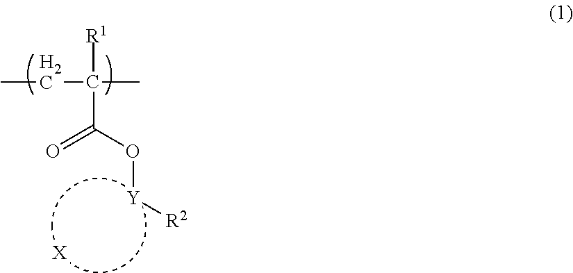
[R1]C(C(O[Y][R2])=O)(C)CC.[X]
